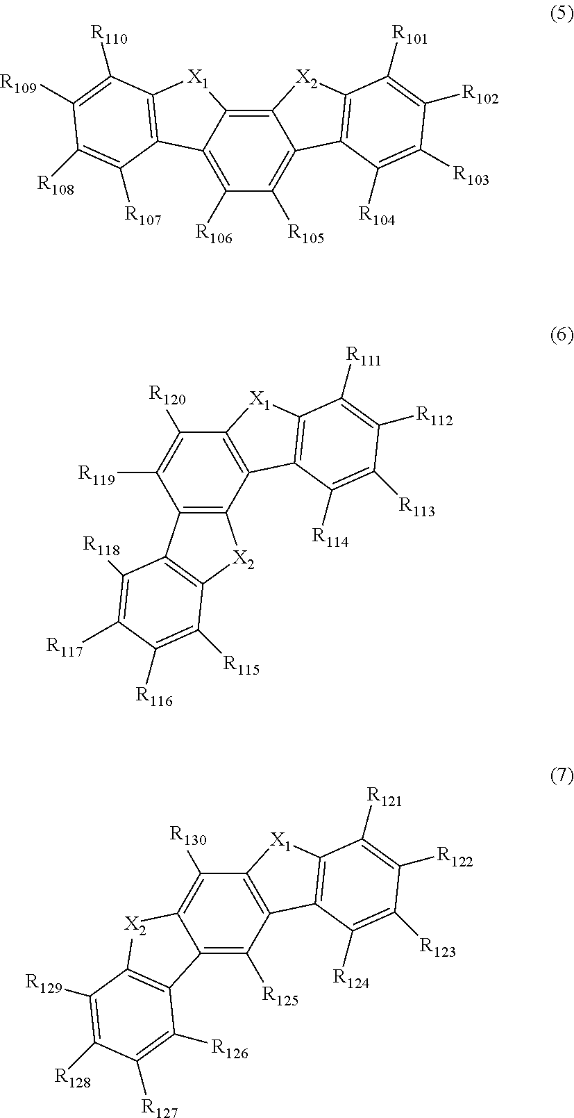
C12=C3C(=C([R106])C([R105])=C1C1=C([X2]2)C([R101])=C([R102])C([R103])=C1[R104])C1=C([X1]3)C([R110])=C([R109])C([R108])=C1[R107].C12=C(C3=C(C([R120])=C1[R119])[X1]C1=C3C([R114])=C([R113])C([R112])=C1[R111])[X2]C1=C2C([R118])=C([R117])C([R116])=C1[R115].C12=C([R125])C3=C(C([R130])=C1[X2]C1=C2C([R126])=C([R127])C([R128])=C1[R129])[X1]C1=C3C([R124])=C([R123])C([R122])=C1[R121]
